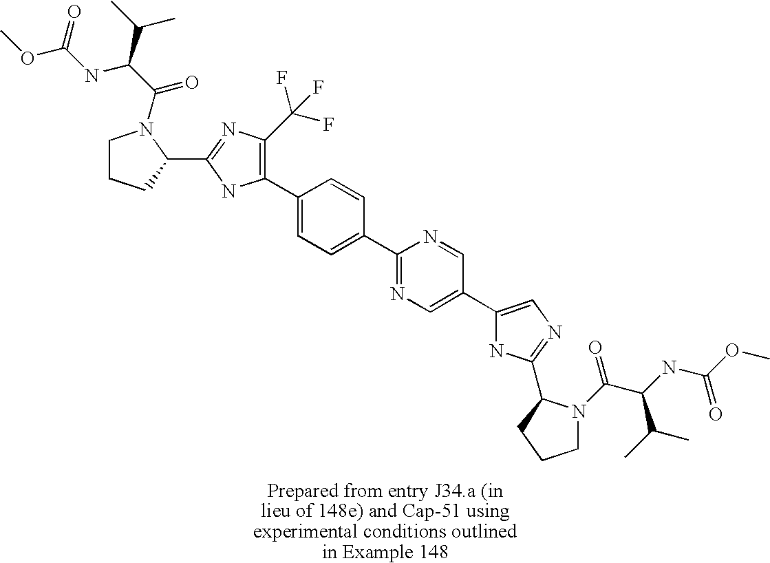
C1(C2=C(C(F)(F)F)N=C(C3CCCN3C(C(NC(=O)OC)C(C)C)=O)N2)=CC=C(C2=NC=C(C3=CN=C(C4N(C(C(NC(OC)=O)C(C)C)=O)CCC4)N3)C=N2)C=C1
